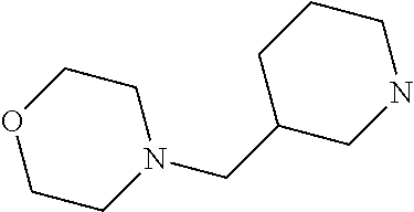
C1CN(CC2CNCCC2)CCO1
